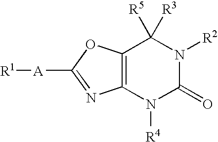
[R1][A]C1=NC2=C(O1)C([R5])([R3])N([R2])C(=O)N2[R4]
